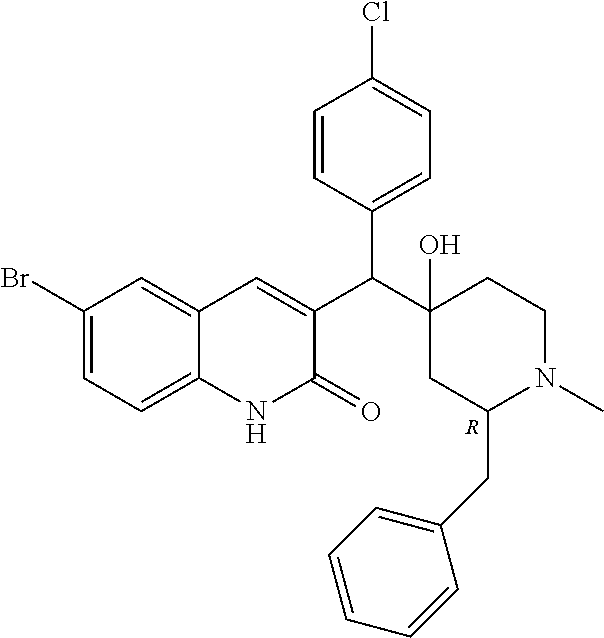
C1(Br)=CC=C2C(=C1)C=C(C(C1(O)CC(CC3=CC=CC=C3)N(C)CC1)C1=CC=C(Cl)C=C1)C(=O)N2.[R]
